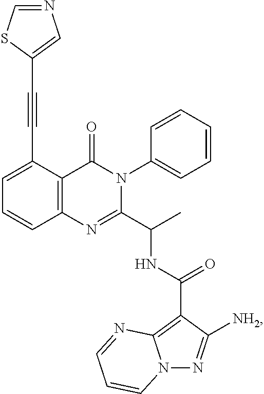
C12=C(C(C#CC3=CN=CS3)=CC=C1)C(=O)N(C1=CC=CC=C1)C(C(C)NC(C1=C3N(N=C1[NH2])C=CC=N3)=O)=N2
